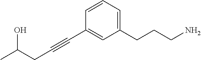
C1=CC=C(CCCN)C=C1C#CCC(C)O
